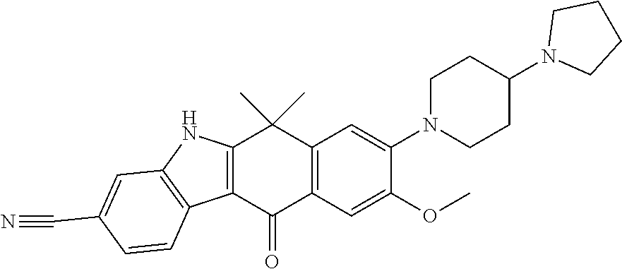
C12=C(C=C(OC)C(N3CCC(N4CCCC4)CC3)=C1)C(=O)C1=C(C2(C)C)NC2=C1C=CC(C#N)=C2
